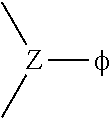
C[Z](C)[f]
